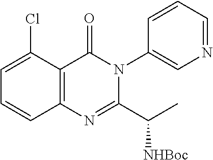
C1=CC=C(Cl)C2=C1N=C(C(C)[NHBoc])N(C1=CN=CC=C1)C2=O
